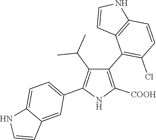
C1(C2=C(Cl)C=CC3=C2C=CN3)=C([COOH])NC(C2=CC=C3C(=C2)C=CN3)=C1C(C)C
